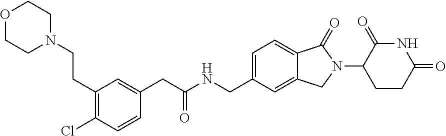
C1=C(CNC(CC2=CC(CCN3CCOCC3)=C(Cl)C=C2)=O)C=C2C(=C1)C(=O)N(C1CCC(=O)NC1=O)C2
